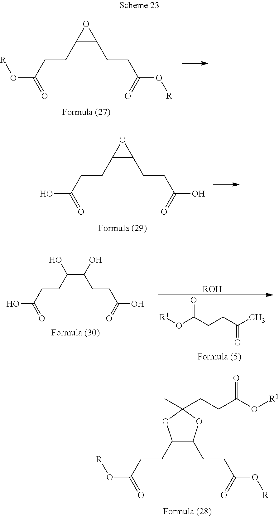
O(C(CCC1C(CCC(O[R])=O)OC(C)(CCC(O[R1])=O)O1)=O)[R].O(C(CCC1C(CCC(O[R])=O)O1)=O)[R].OC(CCC1C(CCC(O)=O)O1)=O.OC(CCC(C(CCC(O)=O)O)O)=O.O=C(CCC(C)=O)O[R1].[ROH]
